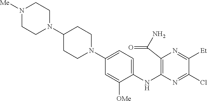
C1(NC2=C(C(N)=O)N=C([Et])C(Cl)=N2)=CC=C(N2CCC(N3CCN([Me])CC3)CC2)C=C1[OMe]
